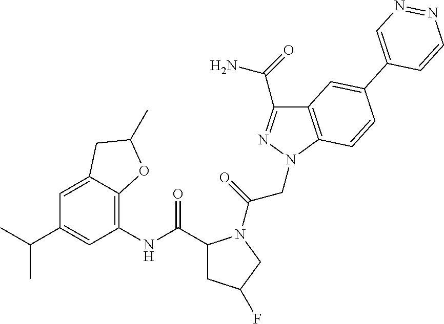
C1(C(N)=O)=NN(CC(=O)N2C(C(NC3=C4C(=CC(C(C)C)=C3)CC(C)O4)=O)CC(F)C2)C2=C1C=C(C1=CN=NC=C1)C=C2
